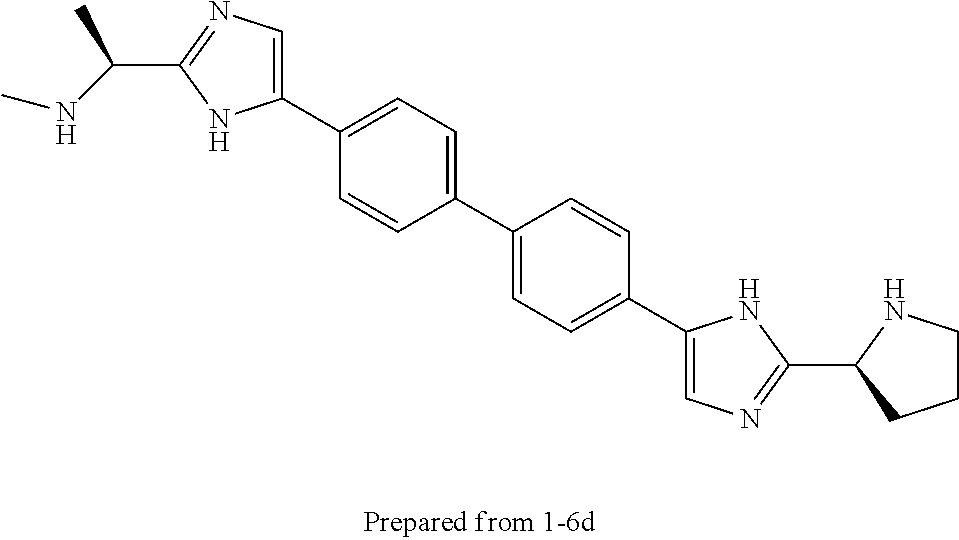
N(C(C)C1=NC=C(C2=CC=C(C3=CC=C(C4=CN=C(C5NCCC5)N4)C=C3)C=C2)N1)C
